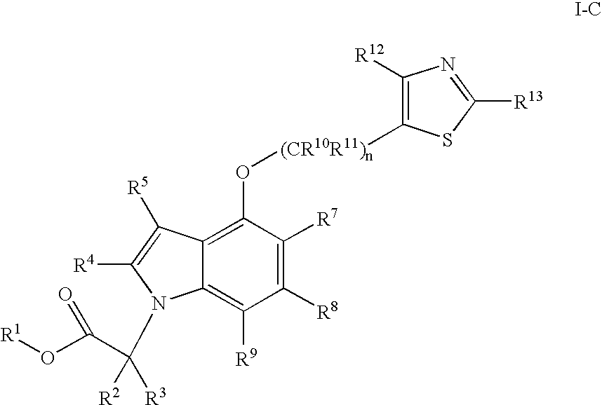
C1(O[(CR10R11)n]C2=C([R12])N=C([R13])S2)=C2C(=C([R9])C([R8])=C1[R7])N(C([R3])(C(O[R1])=O)[R2])C([R4])=C2[R5]
